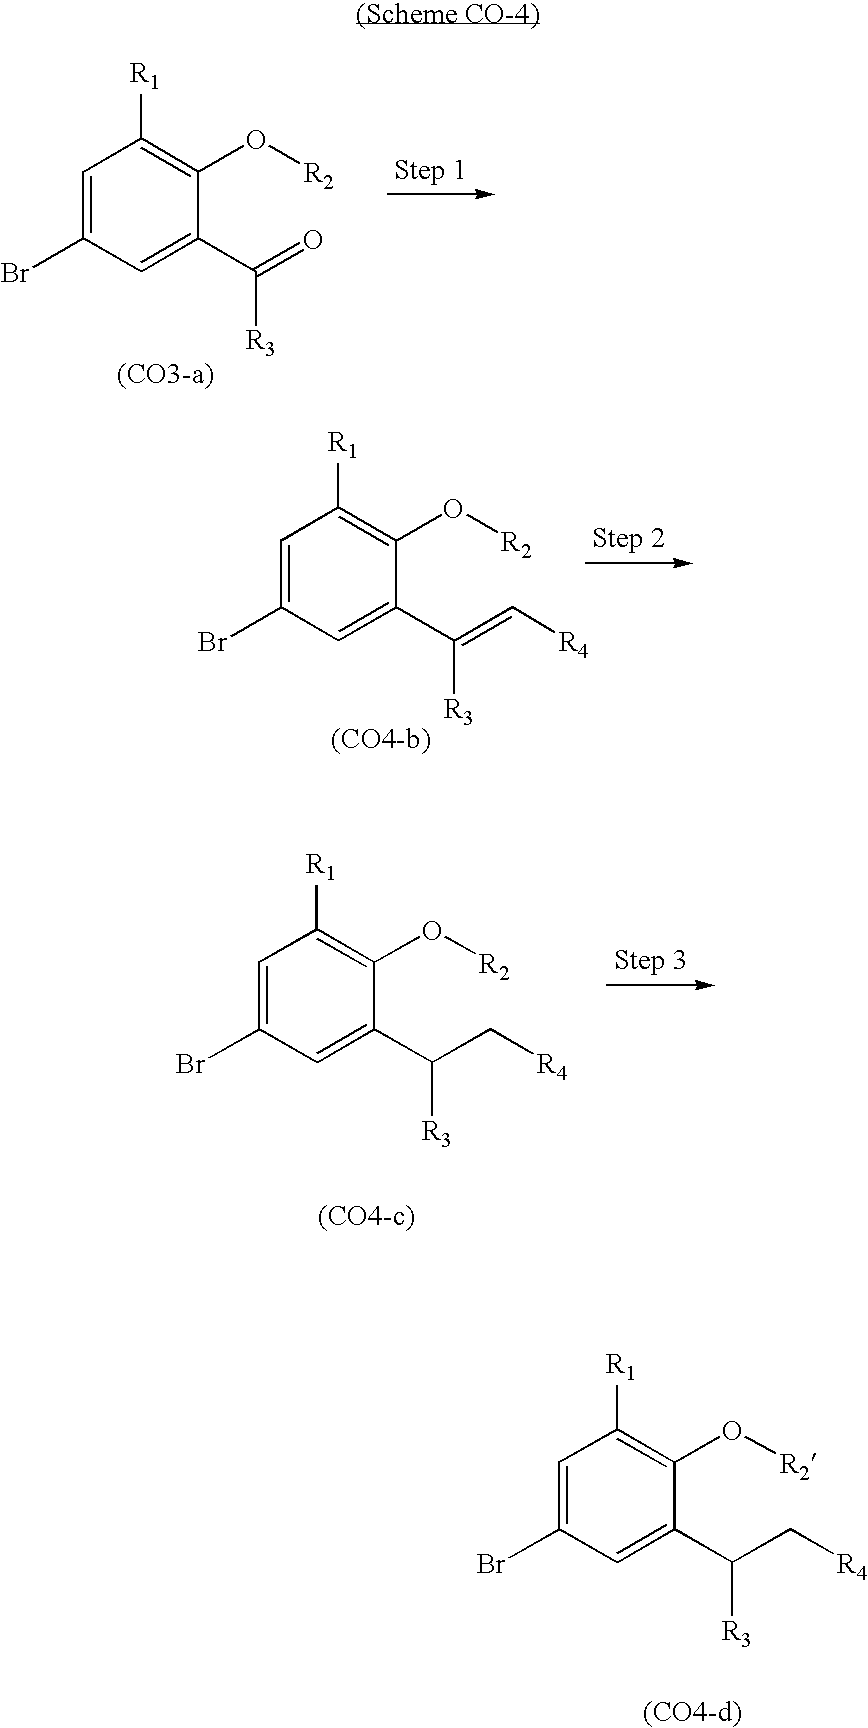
C1=C(Br)C=C(C(=O)[R3])C(O[R2])=C1[R1].C1=C(Br)C=C(C(=C[R4])[R3])C(O[R2])=C1[R1].C1=C(Br)C=C(C(C[R4])[R3])C(O[R2])=C1[R1].C1=C(Br)C=C(C(C[R4])[R3])C(O[R2])=C1[R1]
